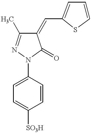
C1(=CC2=CC=CS2)C(C)=NN(C2=CC=C([SO3H])C=C2)C1=O
